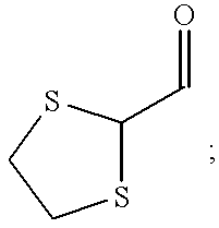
S1C(C=O)SCC1
